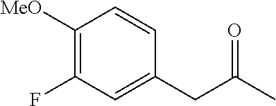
C1([MeO])=C(F)C=C(CC(C)=O)C=C1
